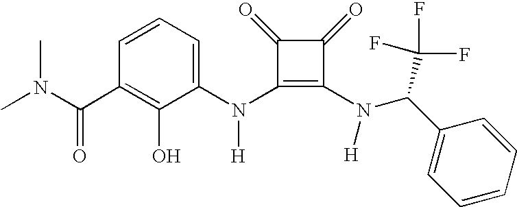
CN(C(C1=C(O)C(N(C2=C(N([H])C(C3=CC=CC=C3)C(F)(F)F)C(=O)C2=O)[H])=CC=C1)=O)C
